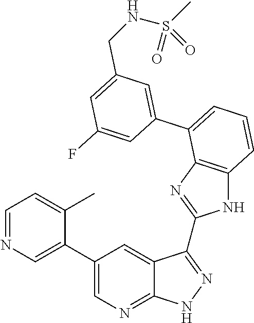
C1=C(C2=CC=CC3=C2N=C(C2=NNC4=NC=C(C5=CN=CC=C5C)C=C42)N3)C=C(F)C=C1CNS(=O)(C)=O
